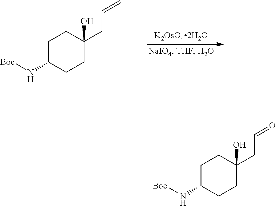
C1C(N[Boc])CCC(CC=C)(O)C1.C1C(N[Boc])CCC(CC=O)(O)C1
